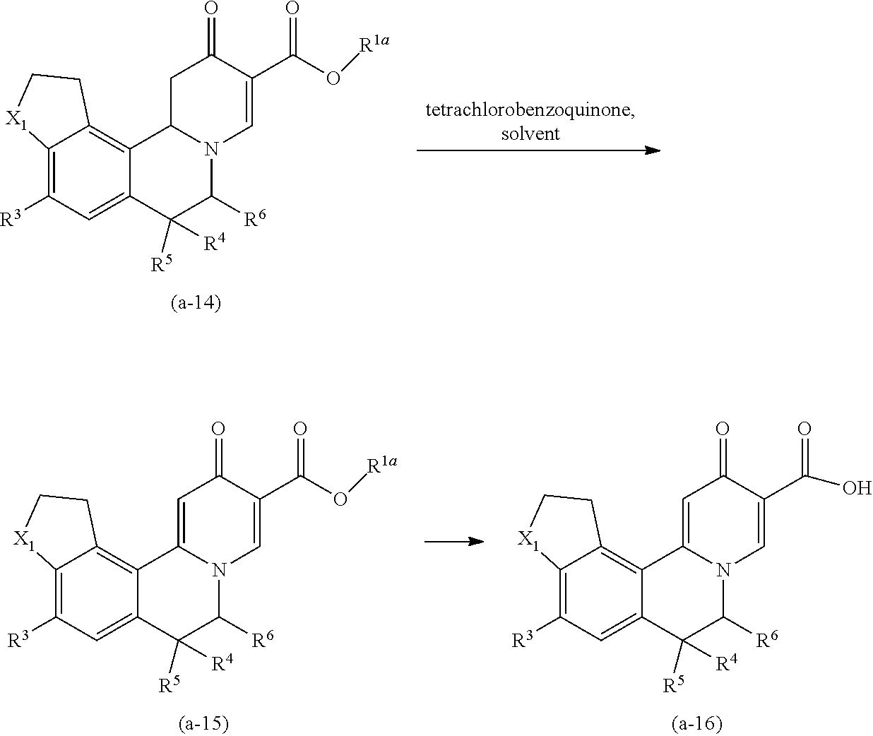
C12=C([R3])C=C3C(=C1CC[X1]2)C1N(C([R6])C3([R5])[R4])C=C(C(O[R1a])=O)C(=O)C1.C12=C([R3])C=C3C(=C1CC[X1]2)C1=CC(=O)C(C(O[R1a])=O)=CN1C([R6])C3([R5])[R4].C12=C([R3])C=C3C(=C1CC[X1]2)C1=CC(=O)C(C(=O)O)=CN1C([R6])C3([R5])[R4]
